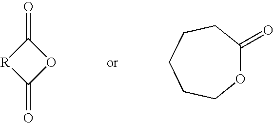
C1(=O)[R]C(=O)O1.O1C(=O)CCCCC1
